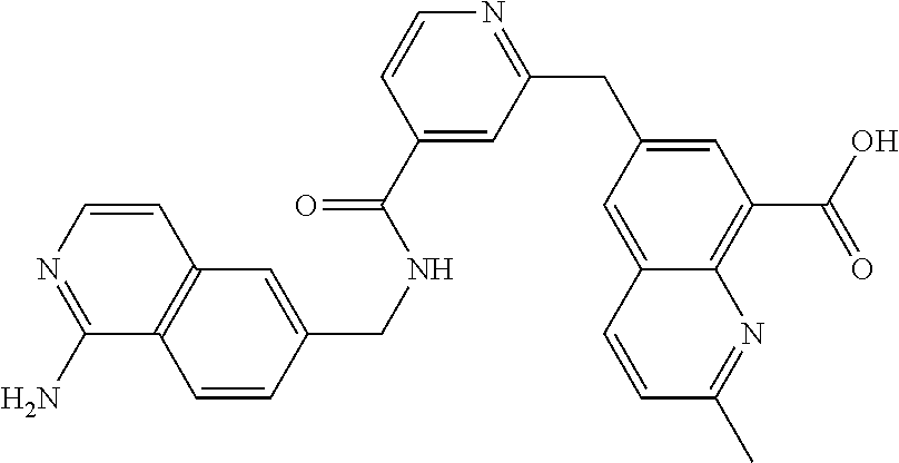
C1=CN=C(N)C2=C1C=C(CNC(C1=CC(CC3=CC(C(O)=O)=C4C(=C3)C=CC(C)=N4)=NC=C1)=O)C=C2
